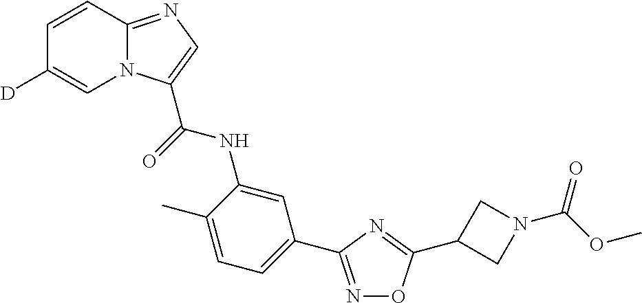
C1=CC2=NC=C(C(=O)NC3=CC(C4=NOC(C5CN(C(OC)=O)C5)=N4)=CC=C3C)N2C=C1[D]
